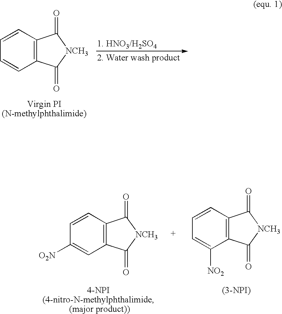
C1=CC2=C(C=C1)C(=O)[NCH3]C2=O.C1=CC2=C(C([NO2])=C1)C(=O)[NCH3]C2=O.C1=CC2=C(C=C1[O2N])C(=O)[NCH3]C2=O
